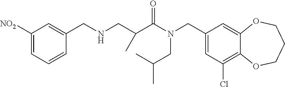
C1(CN(C(=O)C(CNCC2=CC([NO2])=CC=C2)C)CC(C)C)=CC(Cl)=C2C(=C1)OCCCO2
